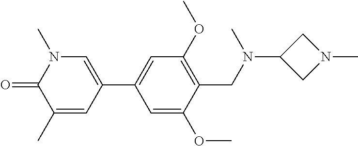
C1=C(OC)C(CN(C2CN(C)C2)C)=C(OC)C=C1C1=CN(C)C(=O)C(C)=C1
